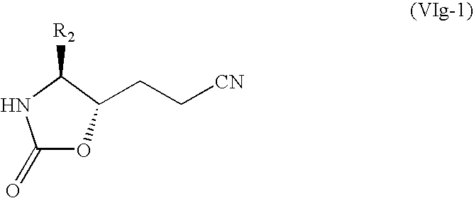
C1(=O)OC(CC[CN])C([R2])N1
